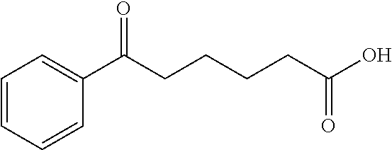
C1=CC=CC(C(CCCCC(O)=O)=O)=C1
